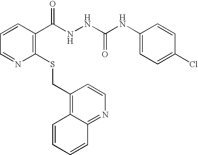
C1(CSC2=C(C(NNC(NC3=CC=C(Cl)C=C3)=O)=O)C=CC=N2)=C2C(=NC=C1)C=CC=C2
